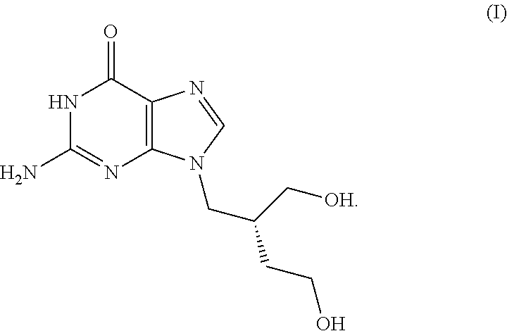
N1C(N)=NC2=C(C1=O)N=CN2CC(C[OH])CCO
